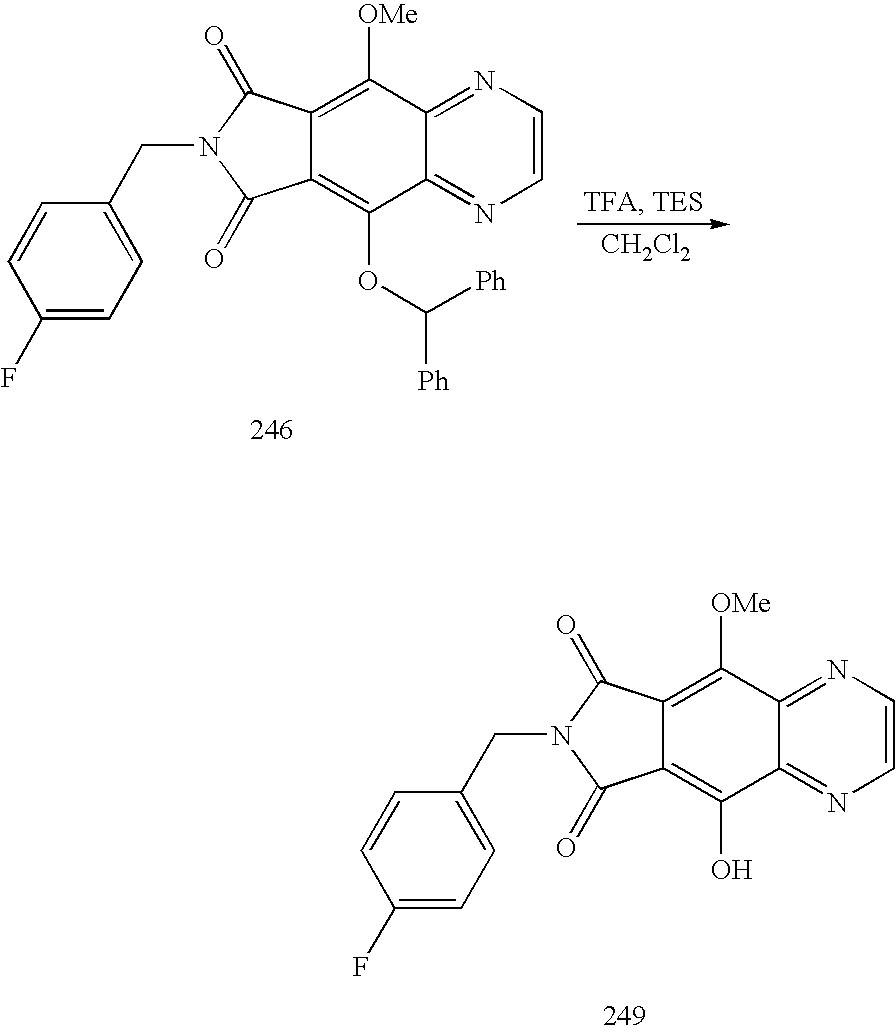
[CH2Cl2].C1([OMe])=C2C(=C(OC([Ph])[Ph])C3=NC=CN=C13)C(=O)N(CC1=CC=C(F)C=C1)C2=O.C1([OMe])=C2C(=C(O)C3=NC=CN=C13)C(=O)N(CC1=CC=C(F)C=C1)C2=O
